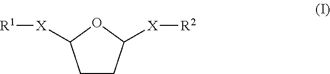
C1CC([X][R2])OC1[X][R1]
